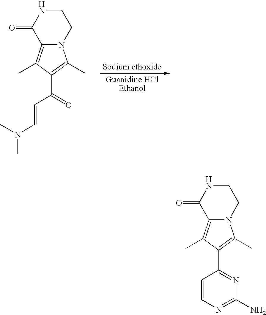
C12=C(C)C(C(C=CN(C)C)=O)=C(C)N1CCNC2=O.C12=C(C)C(C3=NC(N)=NC=C3)=C(C)N1CCNC2=O
